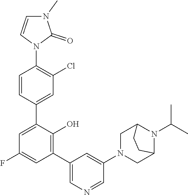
C1=C(C2=CC(Cl)=C(N3C(=O)N(C)C=C3)C=C2)C(O)=C(C2=CN=CC(N3CC4N(C(C)C)C(C3)CC4)=C2)C=C1F
